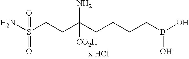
C(C(CCCCB(O)O)(N)[CO2H])CS(N)(=O)=O
